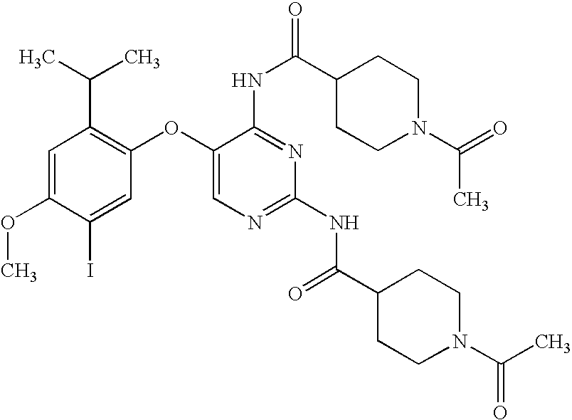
C1=C(OC)C(I)=CC(OC2=CN=C(NC(C3CCN(C(C)=O)CC3)=O)N=C2NC(C2CCN(C(=O)C)CC2)=O)=C1C(C)C
